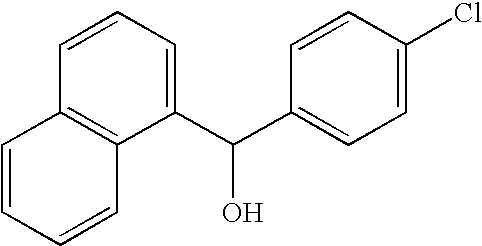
C1(C(C2=CC=C(Cl)C=C2)O)=CC=CC2=C1C=CC=C2
